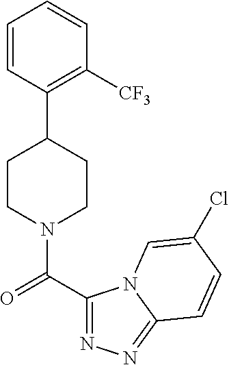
C1=CC(C2CCN(C(C3=NN=C4N3C=C(Cl)C=C4)=O)CC2)=C([CF3])C=C1
